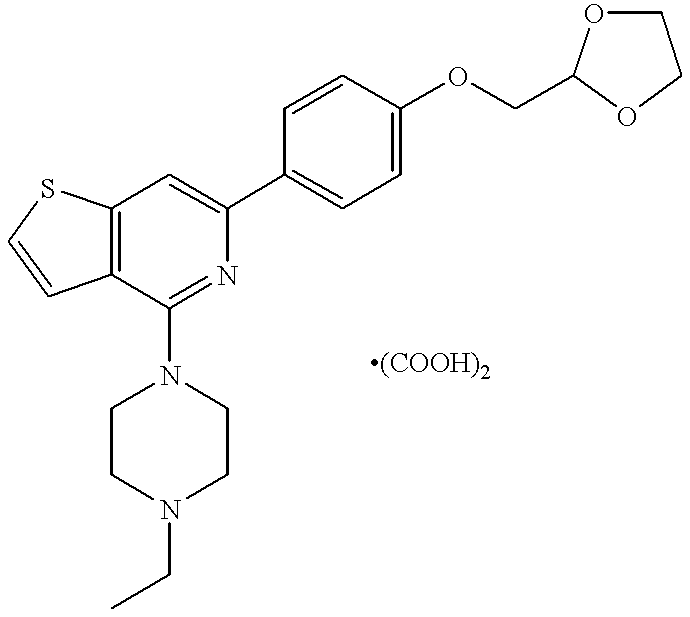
C12=C(C=C(C3=CC=C(OCC4OCCO4)C=C3)N=C1N1CCN(CC)CC1)SC=C2
